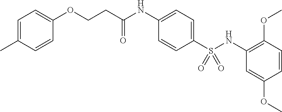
C1=C(C)C=CC(OCCC(NC2=CC=C(S(NC3=C(OC)C=CC(OC)=C3)(=O)=O)C=C2)=O)=C1
